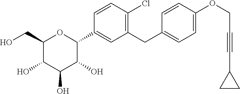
C(#CC1CC1)COC1=CC=C(CC2=C(Cl)C=CC(C3OC(CO)C(O)C(O)C3O)=C2)C=C1
